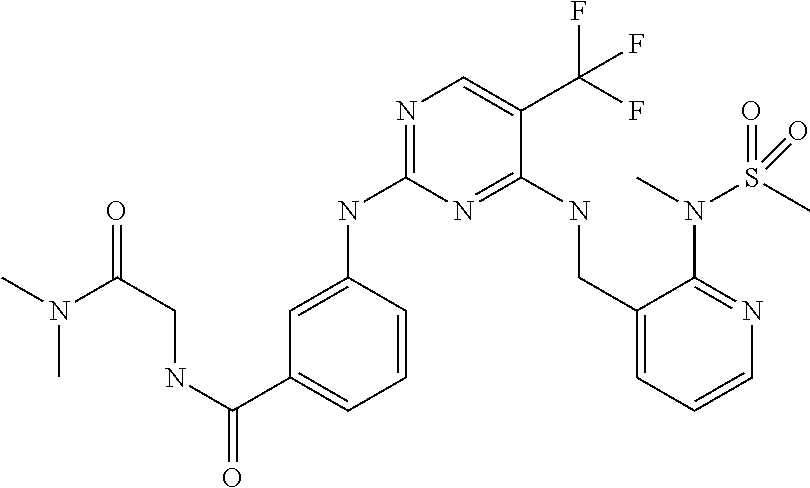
C1=C(NC2=NC=C(C(F)(F)F)C(NCC3=CC=CN=C3N(C)S(C)(=O)=O)=N2)C=CC=C1C(NCC(=O)N(C)C)=O
